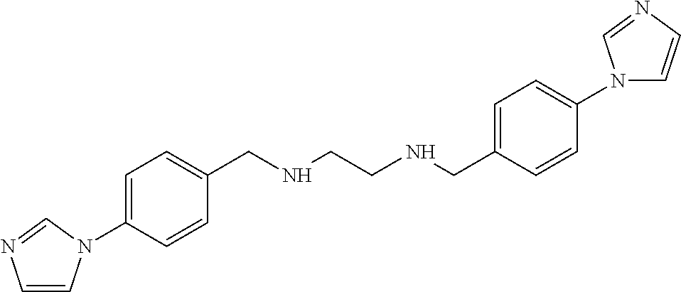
C1=C(N2C=CN=C2)C=CC(CNCCNCC2=CC=C(N3C=CN=C3)C=C2)=C1
